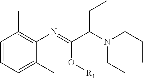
CC1=C(N=C(C(CC)N(CCC)CC)O[R1])C(C)=CC=C1
